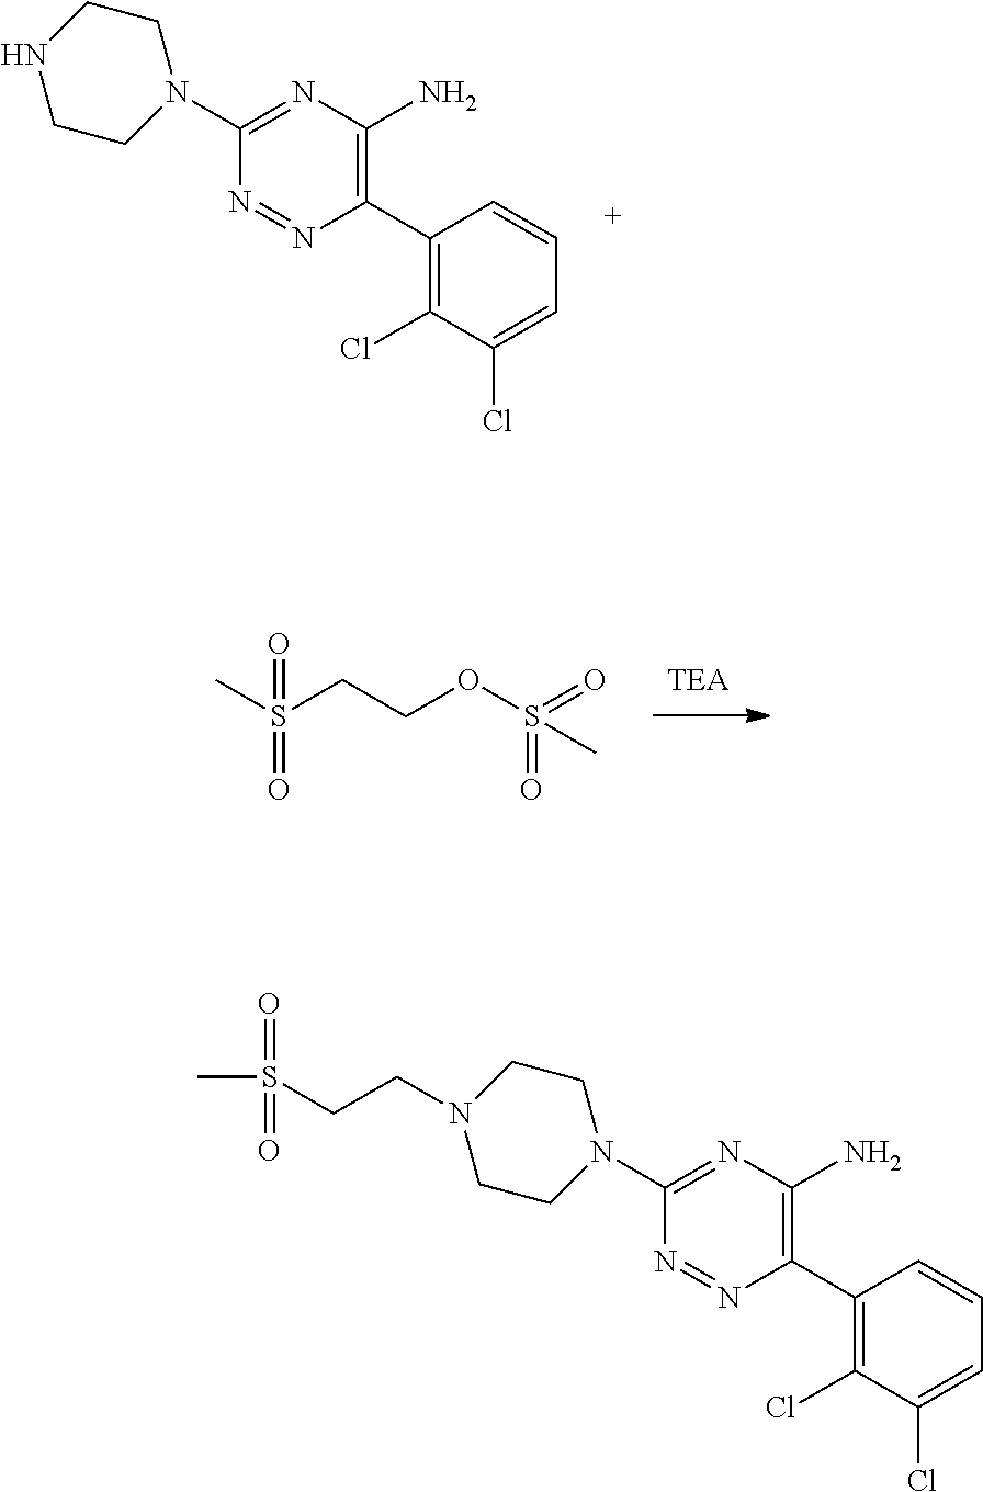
C1(C2=C(N)N=C(N3CCNCC3)N=N2)=C(Cl)C(Cl)=CC=C1.S(CCOS(=O)(=O)C)(C)(=O)=O.C1(C2=C(N)N=C(N3CCN(CCS(C)(=O)=O)CC3)N=N2)=C(Cl)C(Cl)=CC=C1
